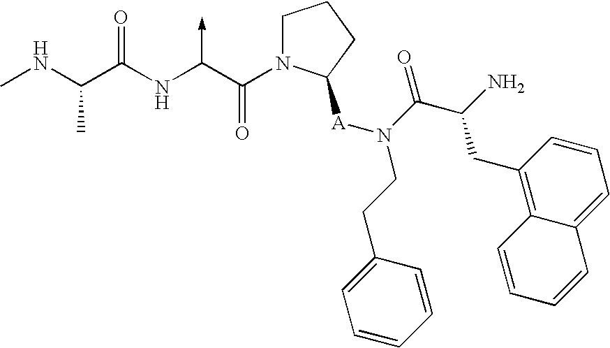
C(NC)(C(NC(C(N1CCCC1[A]N(C(=O)C(N)CC1=C2C(=CC=C1)C=CC=C2)CCC1=CC=CC=C1)=O)->C)=O)C
